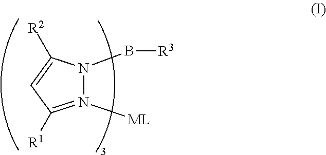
N1([ML])=C([R1])C=C([R2])N1B[R3]
